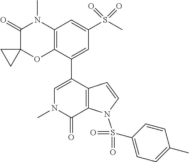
C1(=O)C2(OC3=C(N1C)C=C(S(C)(=O)=O)C=C3C1=CN(C)C(=O)C3=C1C=CN3S(C1=CC=C(C)C=C1)(=O)=O)CC2
